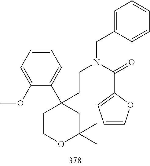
C1=CC=C(OC)C(C2(CCN(CC3=CC=CC=C3)C(=O)C3=CC=CO3)CCOC(C)(C)C2)=C1
